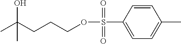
C1=CC(S(OCCCC(C)(O)C)(=O)=O)=CC=C1C
